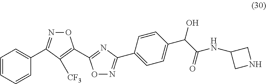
O1N=C(C2=CC=CC=C2)C([CF3])=C1C1=NC(C2=CC=C(C(C(=O)NC3CNC3)O)C=C2)=NO1
